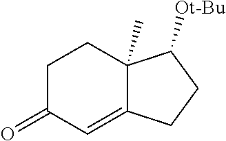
C12(C)C(=CC(=O)CC1)CCC2[Ot-Bu]
